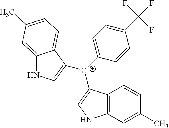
C12=C(C=C(C)C=C1)NC=C2[C+](C1=CC=C(C(F)(F)F)C=C1)C1=CNC2=CC(C)=CC=C21
